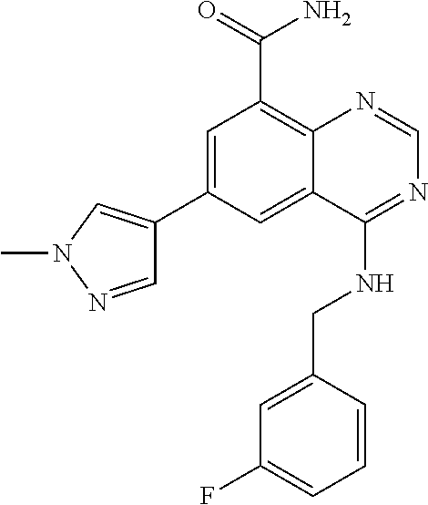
C1=C(C2=CN(C)N=C2)C=C2C(=C1C(N)=O)N=CN=C2NCC1=CC(F)=CC=C1
